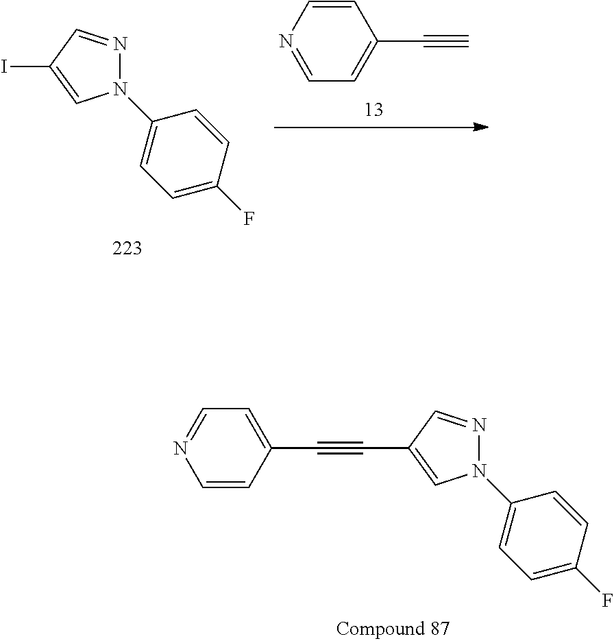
C1(N2N=CC(I)=C2)=CC=C(F)C=C1.C1=CN=CC=C1C#C.C1=C(C#CC2=CN(C3=CC=C(F)C=C3)N=C2)C=CN=C1
